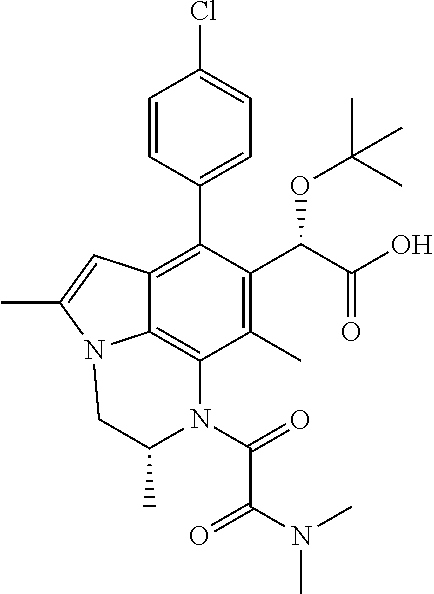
C1=CC(C2=C3C4=C(C(C)=C2C(C(=O)O)OC(C)(C)C)N(C(C(=O)N(C)C)=O)C(C)CN4C(C)=C3)=CC=C1Cl
